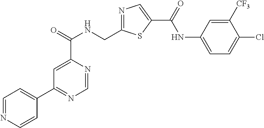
C1=NC(C(=O)NCC2=NC=C(C(=O)NC3=CC=C(Cl)C([CF3])=C3)S2)=CC(C2=CC=NC=C2)=N1
